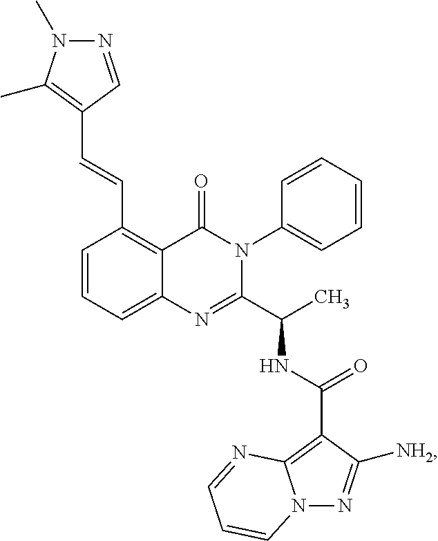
C1=CC=C2C(=C1C=CC1=C(C)N(C)N=C1)C(=O)N(C1=CC=CC=C1)C(C(C)NC(=O)C1=C3N(N=C1[NH2])C=CC=N3)=N2
